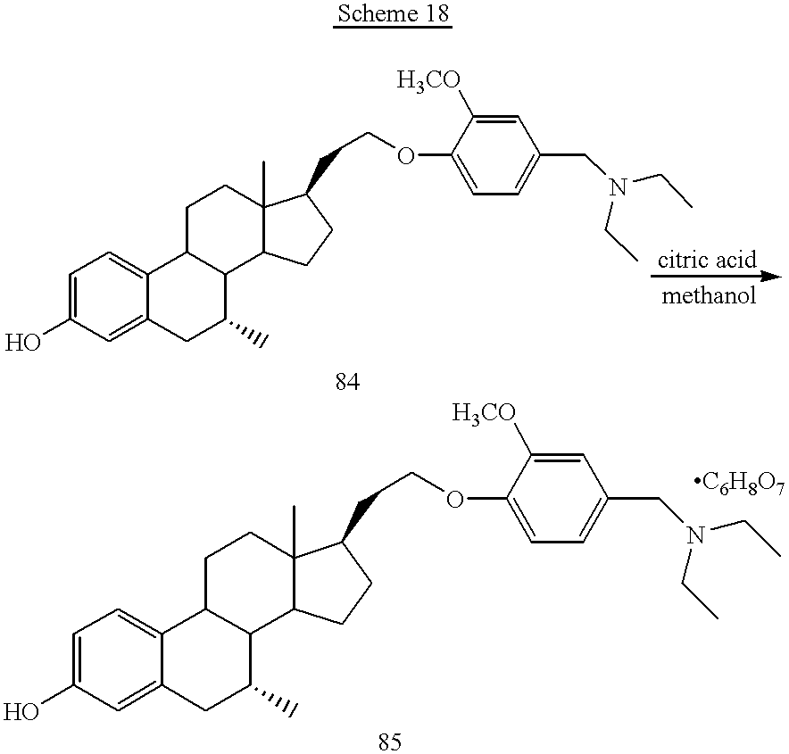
C1=C(O)C=C2C(=C1)C1C(C(C)C2)C2C(C)(CC1)C(CCOC1=CC=C(CN(CC)CC)C=C1[H3CO])CC2.C1=C(O)C=C2C(=C1)C1C(C(C)C2)C2C(C)(CC1)C(CCOC1=CC=C(CN(CC)CC)C=C1[H3CO])CC2
